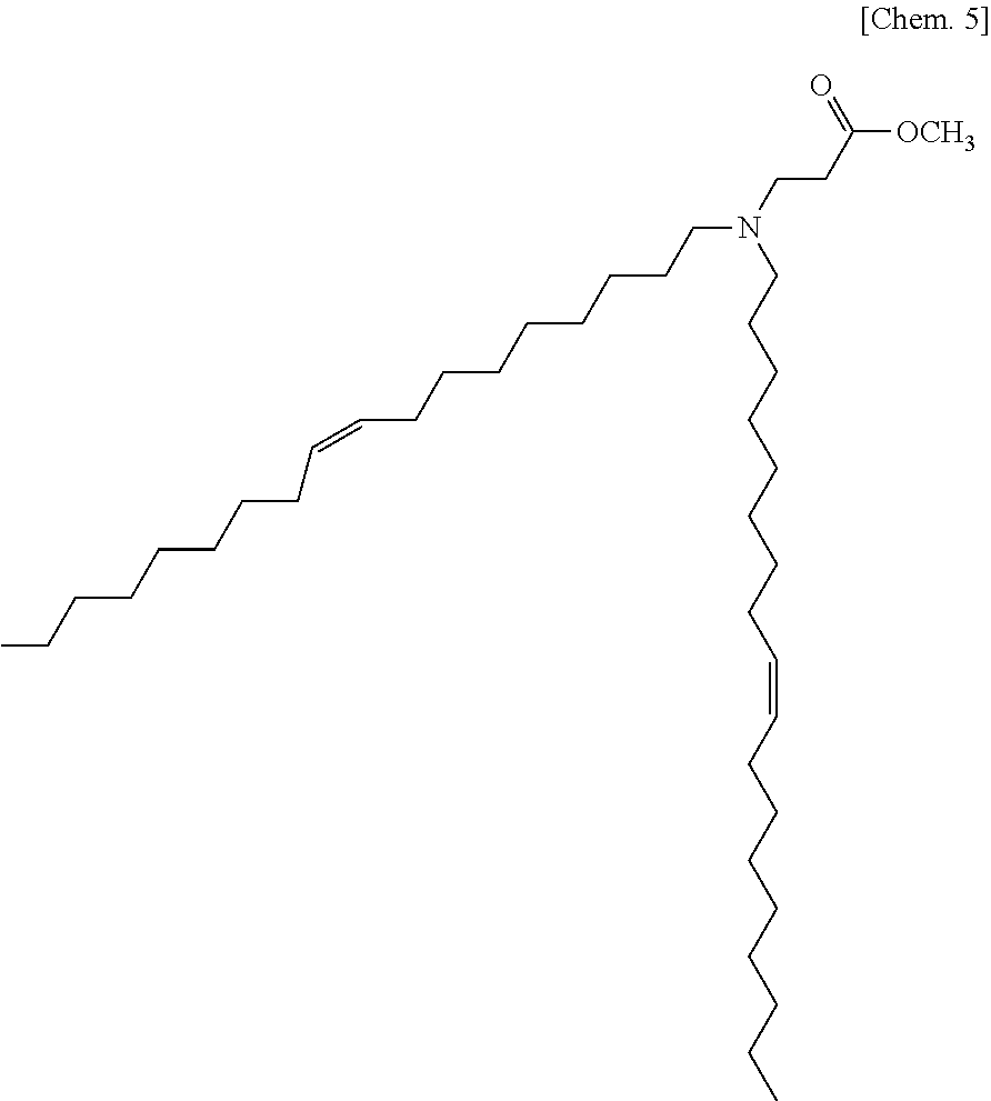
O=C(CCN(CCCCCCCCC=CCCCCCCCC)CCCCCCCCC=CCCCCCCCC)[OCH3]
